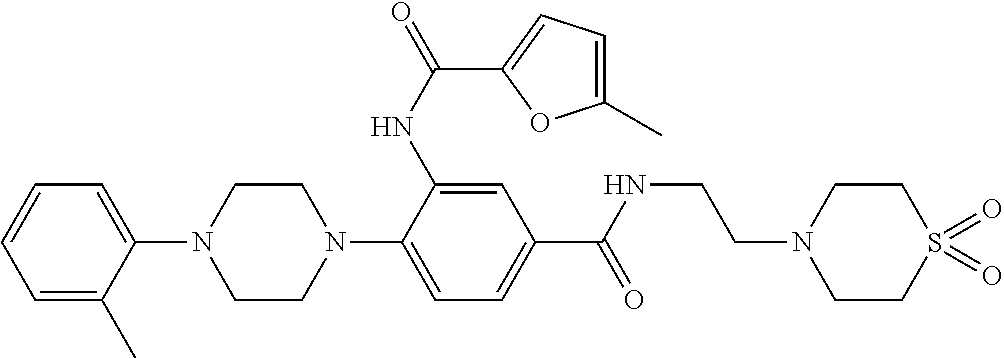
C1=C(C)C(N2CCN(C3=CC=C(C(NCCN4CCS(=O)(=O)CC4)=O)C=C3NC(=O)C3=CC=C(C)O3)CC2)=CC=C1
